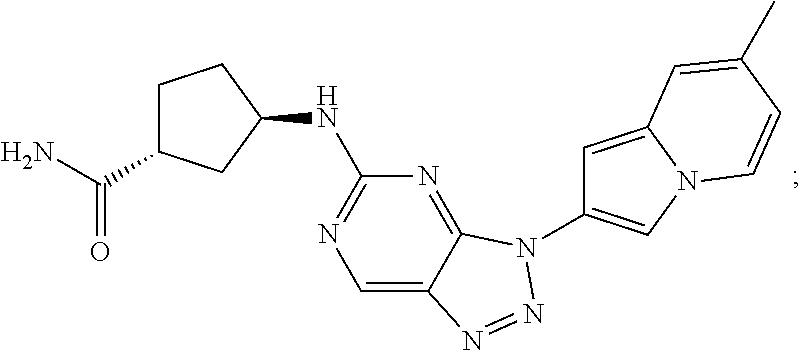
C1=C2C(=NC(NC3CCC(C(N)=O)C3)=N1)N(C1=CN3C(=C1)C=C(C)C=C3)N=N2
